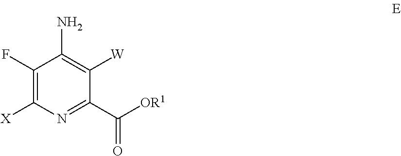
C1(F)=C([X])N=C(C([OR1])=O)C([W])=C1N
